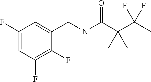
C1(F)=CC(F)=C(F)C(CN(C(C(C(C)(F)F)(C)C)=O)C)=C1
